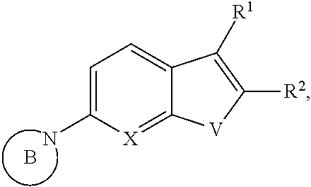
C1=C(N)[X]=C2C(=C1)C([R1])=C([R2])[V]2.B
